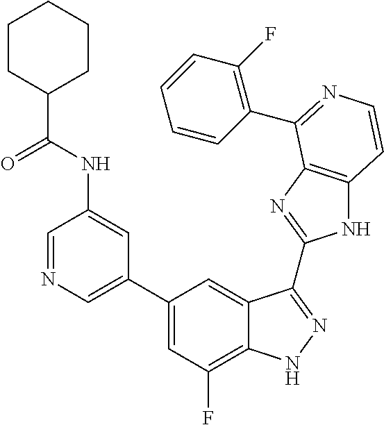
C1(C2=CN=CC(NC(C3CCCCC3)=O)=C2)=CC(F)=C2C(=C1)C(C1=NC3=C(N1)C=CN=C3C1=C(F)C=CC=C1)=NN2
